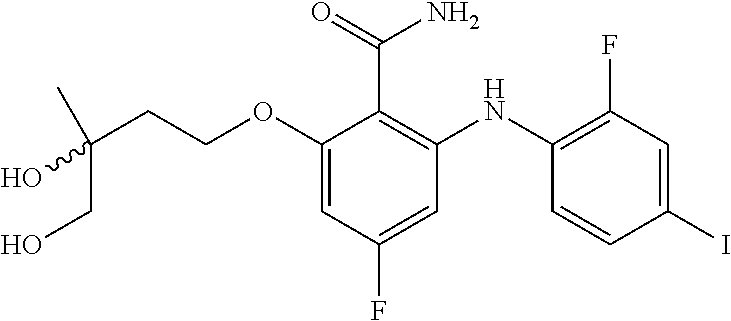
C(OC1=CC(F)=CC(NC2=C(F)C=C(I)C=C2)=C1C(N)=O)CC(C)(CO)O
